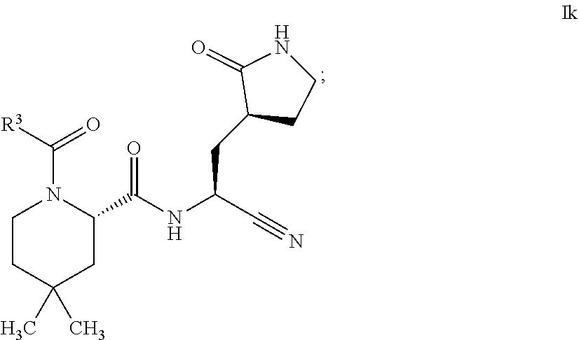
C1(CC(NC(C2N(C([R3])=O)CCC(C)(C)C2)=O)C#N)CCNC1=O
